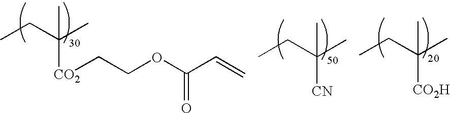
CCC(C)(C)[CO2H].CCC(C)(C)[CN].CCC(C)(C)[CO2]CCOC(C=C)=O
